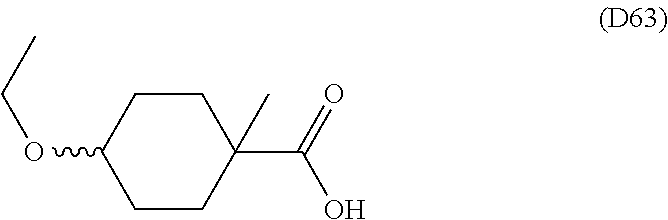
C1CC(C(=O)O)(C)CCC1OCC
